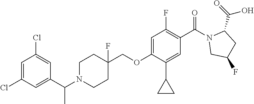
C1(C(N2CCC(COC3=CC(F)=C(C(=O)N4CC(F)CC4C(=O)O)C=C3C3CC3)(F)CC2)C)=CC(Cl)=CC(Cl)=C1
